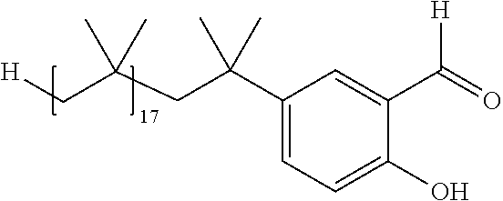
C1(C(CC(C[H])(C)C)(C)C)=CC=C(O)C(C(=O)[H])=C1
